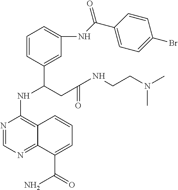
N1=CN=C2C(=C1NC(C1=CC(NC(C3=CC=C(Br)C=C3)=O)=CC=C1)CC(=O)NCCN(C)C)C=CC=C2C(=O)N
